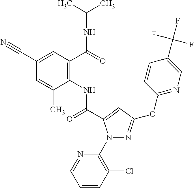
N1(C2=C(Cl)C=CC=N2)N=C(OC2=NC=C(C(F)(F)F)C=C2)C=C1C(=O)NC1=C(C(NC(C)C)=O)C=C(C#N)C=C1C
